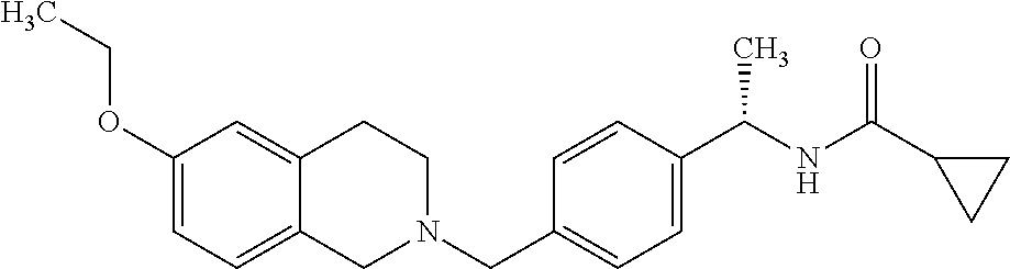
C1(OCC)=CC=C2C(=C1)CCN(CC1=CC=C(C(NC(C3CC3)=O)C)C=C1)C2
